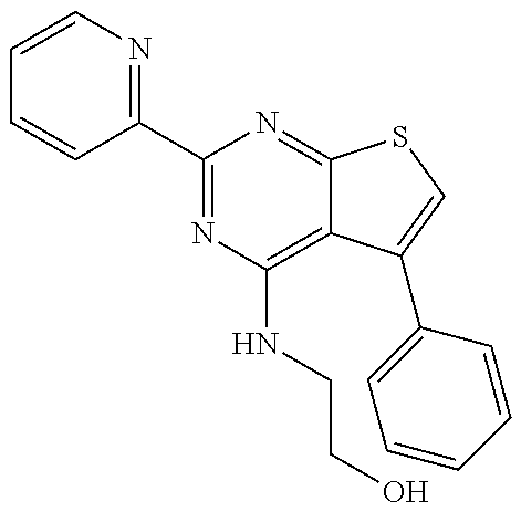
C1=CN=C(C2=NC(NCCO)=C3C(=N2)SC=C3C2=CC=CC=C2)C=C1
